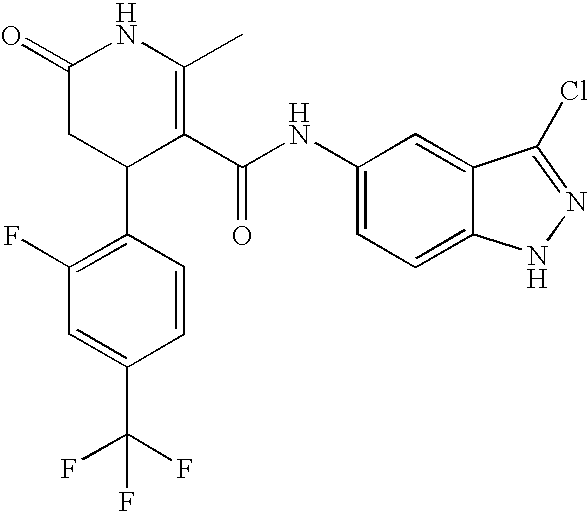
C1(F)=C(C2C(C(NC3=CC=C4C(=C3)C(Cl)=NN4)=O)=C(C)NC(=O)C2)C=CC(C(F)(F)F)=C1
